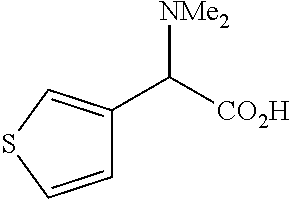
C([CO2H])([NMe2])C1=CSC=C1
